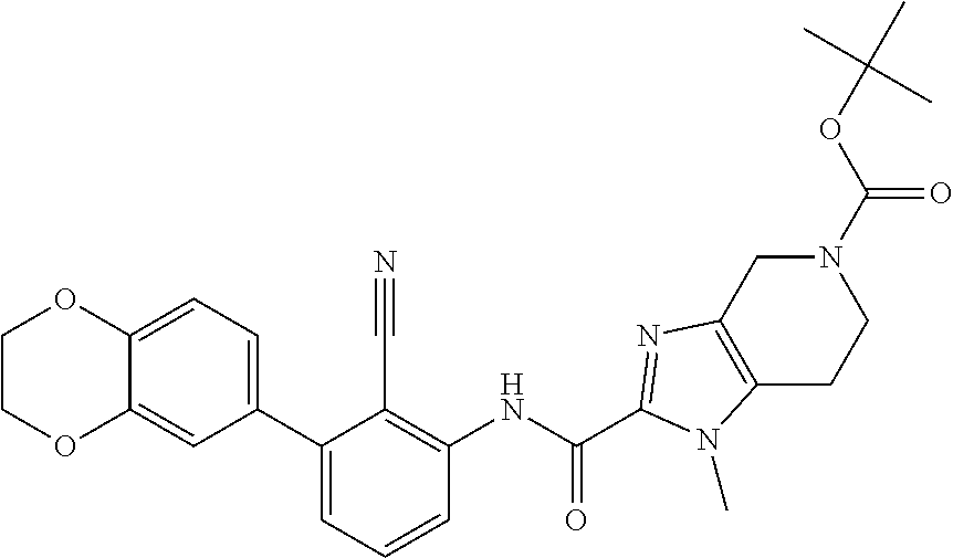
C1(C2=CC=CC(NC(=O)C3=NC4=C(CCN(C(=O)OC(C)(C)C)C4)N3C)=C2C#N)=CC=C2C(=C1)OCCO2
